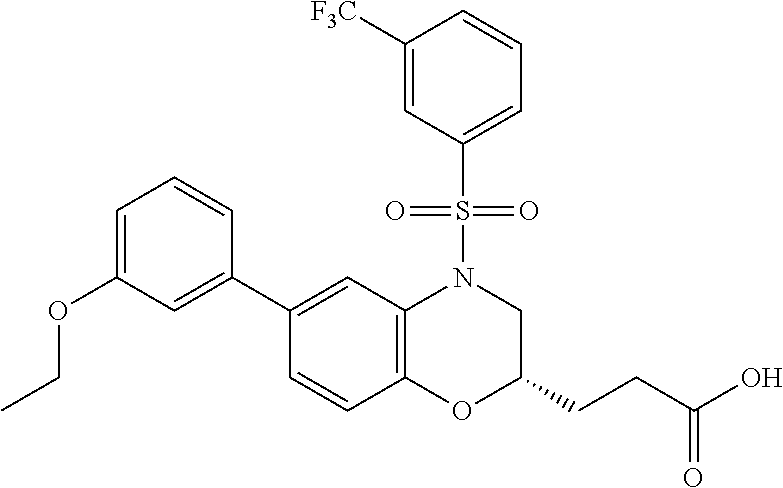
C1(C2=CC(OCC)=CC=C2)=CC2=C(C=C1)OC(CCC(O)=O)CN2S(=O)(=O)C1=CC=CC([F3C])=C1
